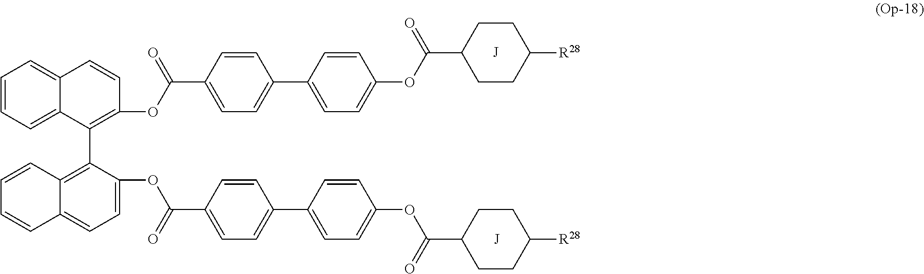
C1=CC=C2C(=C1)C=CC(OC(C1=CC=C(C3=CC=C(OC(=O)C4CCC([R28])CC4)C=C3)C=C1)=O)=C2C1=C2C(=CC=C1OC(C1=CC=C(C3=CC=C(OC(=O)C4CCC([R28])CC4)C=C3)C=C1)=O)C=CC=C2
